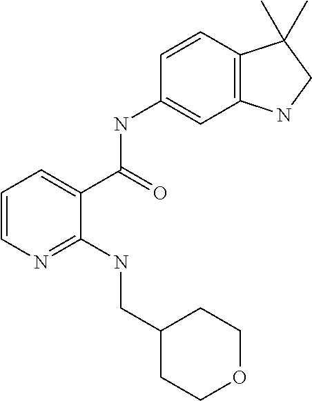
C1=CN=C(NCC2CCOCC2)C(C(NC2=CC3=C(C=C2)C(C)(C)CN3)=O)=C1
